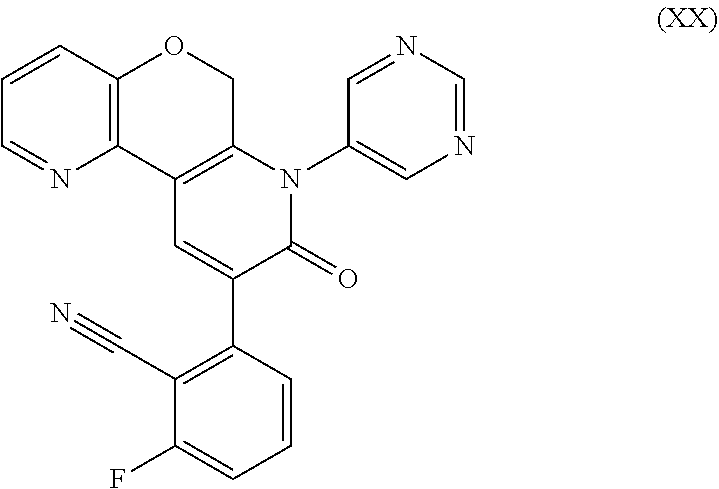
C12=C(COC3=C1N=CC=C3)N(C1=CN=CN=C1)C(=O)C(C1=C(C#N)C(F)=CC=C1)=C2
